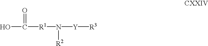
OC([R1]N([R2])[Y][R3])=O
